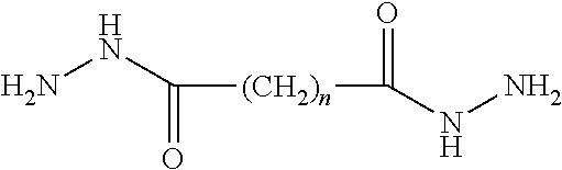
NNC([(CH2)n]C(NN)=O)=O
